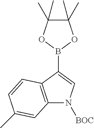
C1(C)(C)C(C)(C)OB(C2=CN([BOC])C3=C2C=CC(C)=C3)O1
